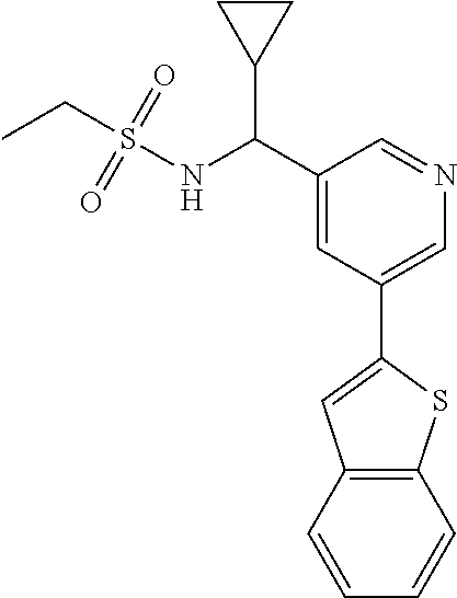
C1(C(NS(=O)(=O)CC)C2CC2)=CC(C2=CC3=C(S2)C=CC=C3)=CN=C1
